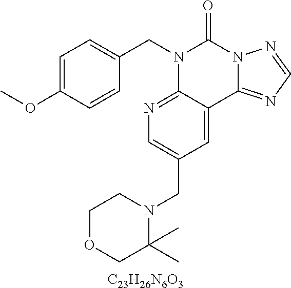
[C23H26N6O3].C1=C(OC)C=CC(CN2C3=NC=C(CN4C(C)(C)COCC4)C=C3C3=NC=NN3C2=O)=C1
